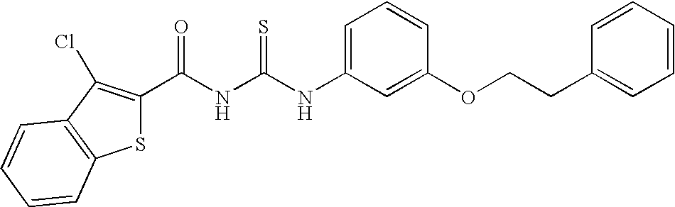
C(NC(NC1=CC=CC(OCCC2=CC=CC=C2)=C1)=S)(=O)C1=C(Cl)C2=C(S1)C=CC=C2
